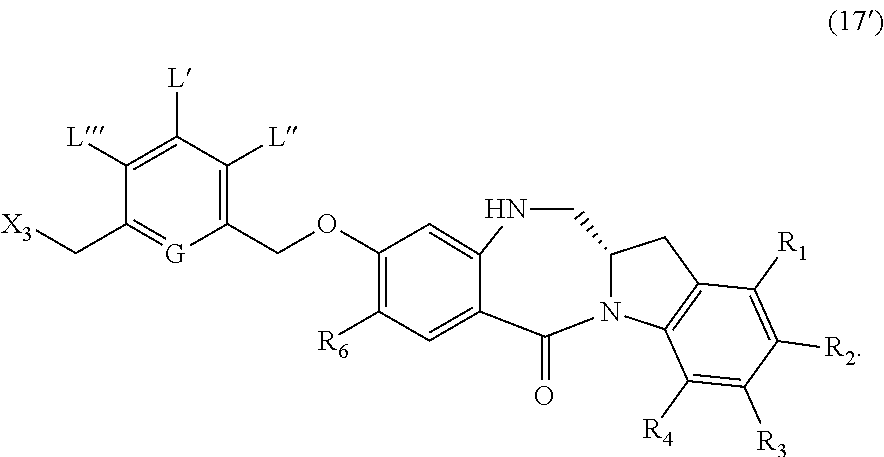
N1CC2N(C(=O)C3=CC([R6])=C(OCC4=C([L])C([L])=C([L])C(C[X3])=[G]4)C=C13)C1=C(C2)C([R1])=C([R2])C([R3])=C1[R4]
